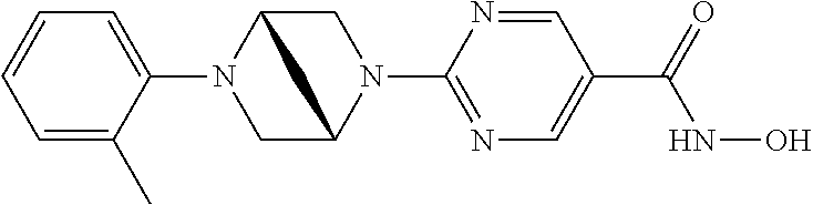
C1=C(C)C(N2CC3N(C4=NC=C(C(=O)NO)C=N4)CC2C3)=CC=C1
